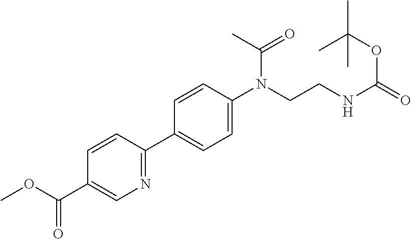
C1=CC(C2=CC=C(N(CCNC(OC(C)(C)C)=O)C(C)=O)C=C2)=NC=C1C(OC)=O
